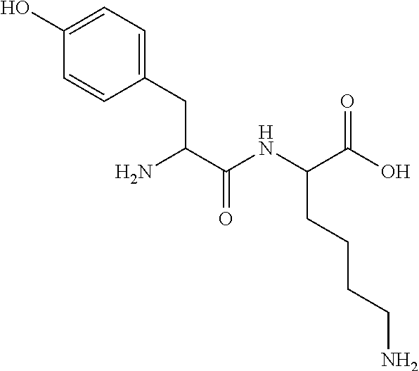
C(CC(NC(C(N)CC1=CC=C(O)C=C1)=O)C(O)=O)CCN
